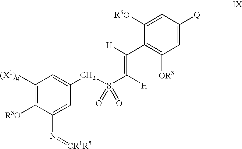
[R3O]C1=C([(X1)g])C=C(CS(C(=C([H])C2=C([OR3])C=C([Q])C=C2[R3O])[H])(=O)=O)C=C1N=[CR1R5]
